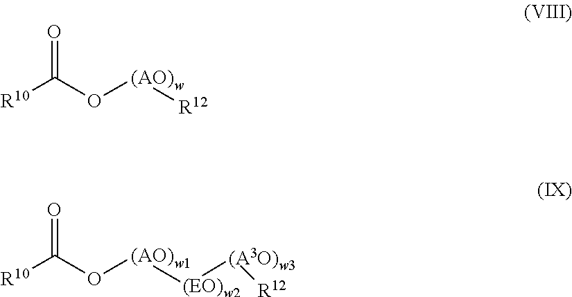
O=C(O[(AO)w][R12])[R10].O=C(O[(AO)w1][(EO)w2][(A3O)w3][R12])[R10]
